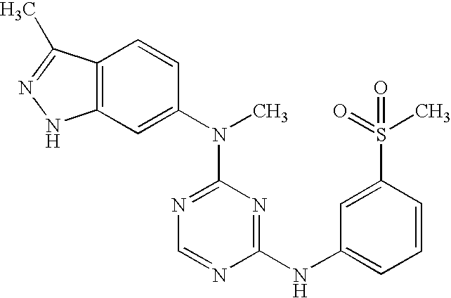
C12=C(C=C(N(C3=NC=NC(NC4=CC=CC(S(C)(=O)=O)=C4)=N3)C)C=C1)NN=C2C
